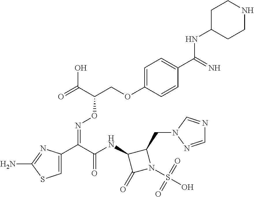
C1=C(C(C(NC2C(=O)N(S(O)(=O)=O)C2CN2N=CN=C2)=O)=NOC(COC2=CC=C(C(=N)NC3CCNCC3)C=C2)C(=O)O)N=C(N)S1
